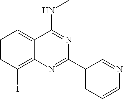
C1=CC(I)=C2C(=C1)C(NC)=NC(C1=CC=CN=C1)=N2
